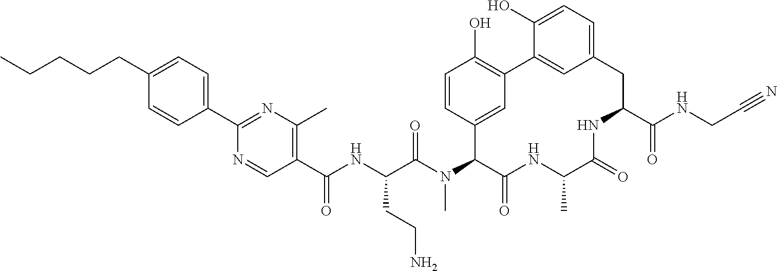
C(CC1=CC=C(C2=NC(C)=C(C(NC(C(N(C3C(=O)NC(C)C(=O)NC(C(NCC#N)=O)CC4=CC=C(O)C(=C4)C4=C(O)C=CC3=C4)C)=O)CCN)=O)C=N2)C=C1)CCC
